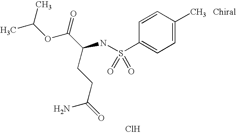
C1=CC(S(NC(C(=O)OC(C)C)CCC(=O)N)(=O)=O)=CC=C1C.Cl
